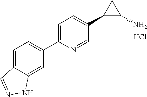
C1=C2C(=CC=C1C1=CC=C(C3C(N)C3)C=N1)C=NN2.Cl
